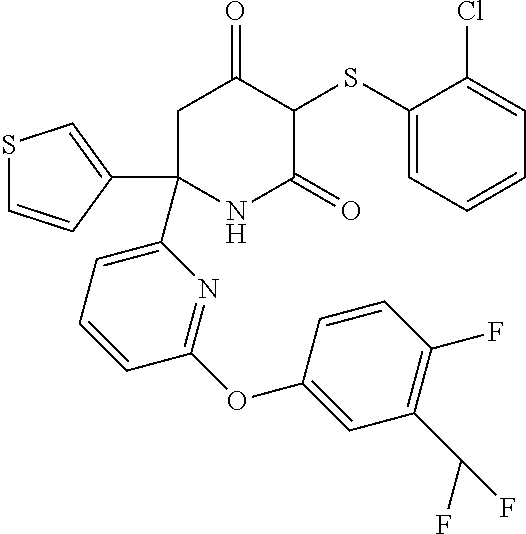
C1(SC2C(=O)CC(C3=CC=CC(OC4=CC(C(F)F)=C(F)C=C4)=N3)(C3=CSC=C3)NC2=O)=CC=CC=C1Cl
